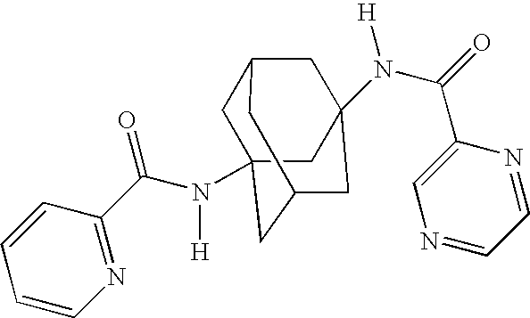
C1C2(N([H])C(C3=NC=CC=C3)=O)CC3CC(N(C(=O)C4=CN=CC=N4)[H])(CC1C3)C2
